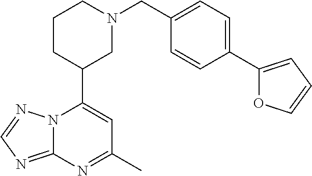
N12C(=NC=N1)N=C(C)C=C2C1CN(CC2=CC=C(C3=CC=CO3)C=C2)CCC1
